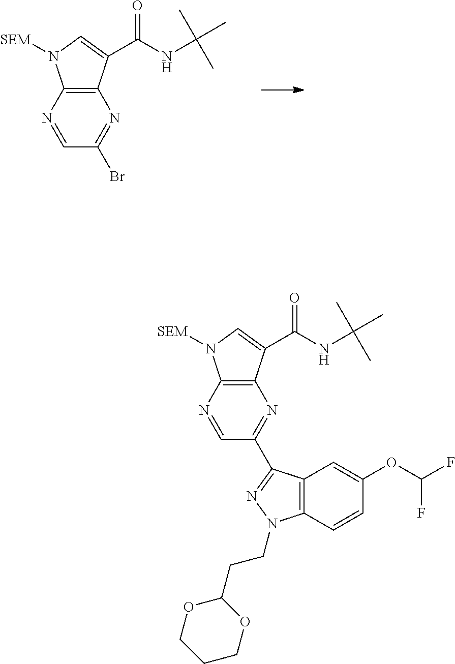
C12=C(N=CC(Br)=N1)N([SEM])C=C2C(NC(C)(C)C)=O.C12=C(N=CC(C3=NN(CCC4OCCCO4)C4=C3C=C(OC(F)F)C=C4)=N1)N([SEM])C=C2C(NC(C)(C)C)=O
